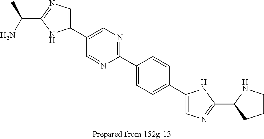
C1(C2=CN=C(C3=CC=C(C4=CN=C(C5CCCN5)N4)C=C3)N=C2)=CN=C(C(N)C)N1
